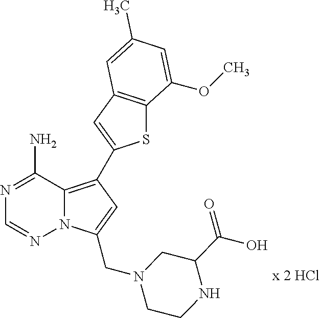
S1C2=C(C=C1C1=C3N(N=CN=C3N)C(CN3CC(C(=O)O)NCC3)=C1)C=C(C)C=C2OC
